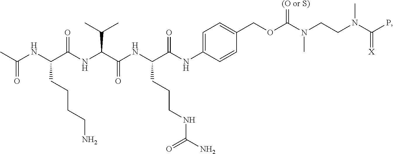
CC(NC(C(NC(C(NC(C(NC1=CC=C(COC(N(CCN(C(P)=[X])C)C)=[(O or S)])C=C1)=O)CCCNC(N)=O)=O)C(C)C)=O)CCCCN)=O
